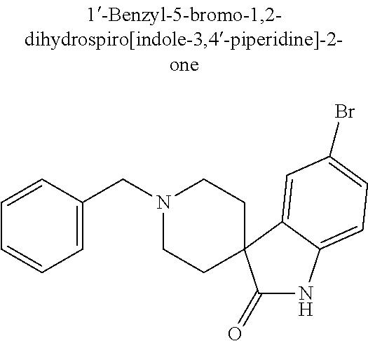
N1(CC2=CC=CC=C2)CCC2(CC1)C(=O)NC1=CC=C(Br)C=C12
